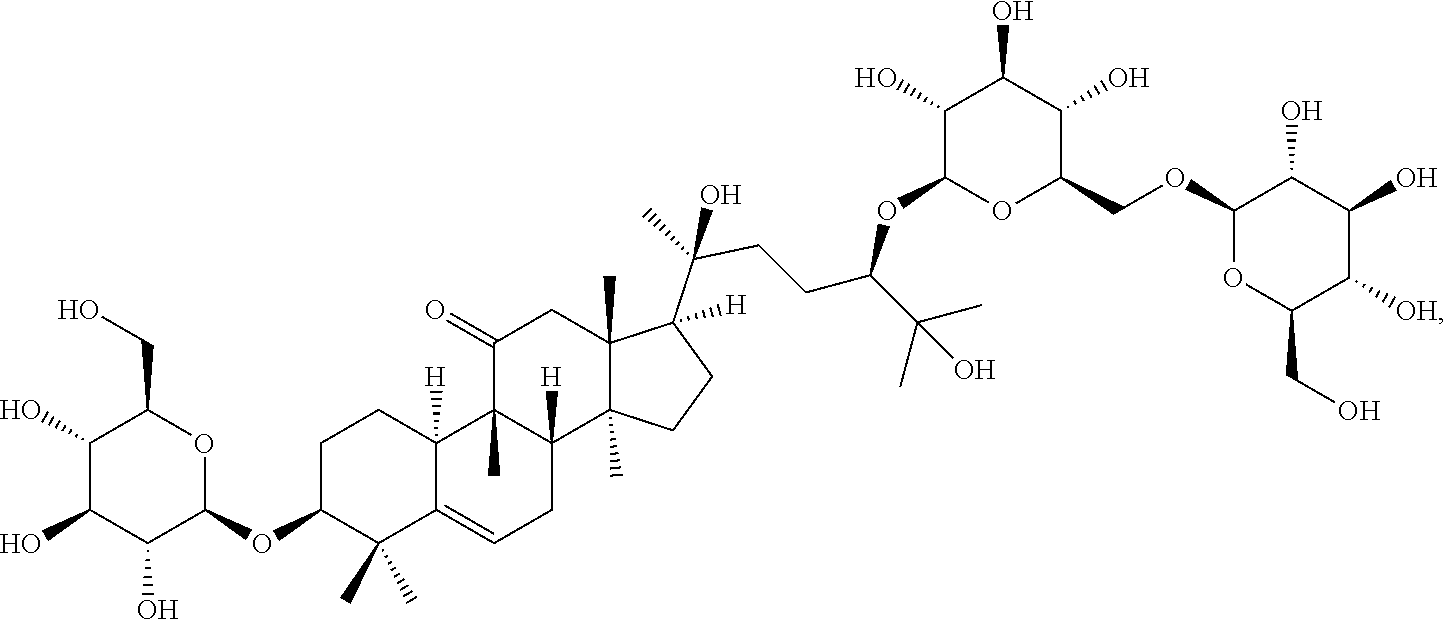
OC1C(O)C(OC2C(C)(C)C3=CCC4([H])C(C)(C3([H])CC2)C(=O)CC2(C)C(C(C)(O)CCC(C(C)(O)C)OC3C(O)C(O)C(O)C(COC5OC(CO)C([OH])C(O)C5O)O3)([H])CCC42C)OC(CO)C1O
